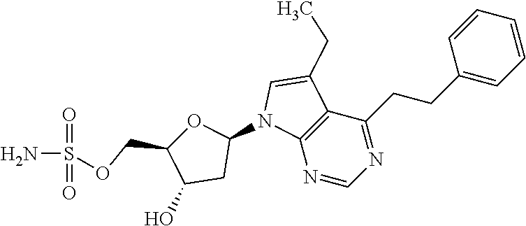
C1(CCC2=NC=NC3=C2C(CC)=CN3C2OC(COS(N)(=O)=O)C(O)C2)=CC=CC=C1
